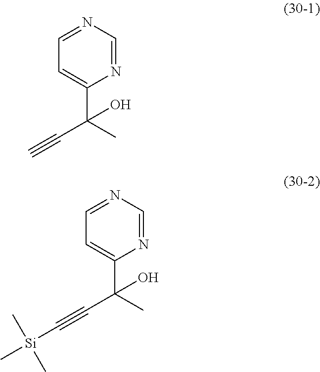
C(C)(C#C)(O)C1=CC=NC=N1.C(C)(C#C[Si](C)(C)C)(O)C1=CC=NC=N1
